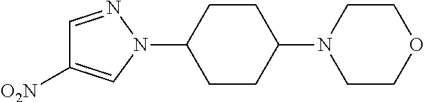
C1=NN(C2CCC(N3CCOCC3)CC2)C=C1[O2N]
